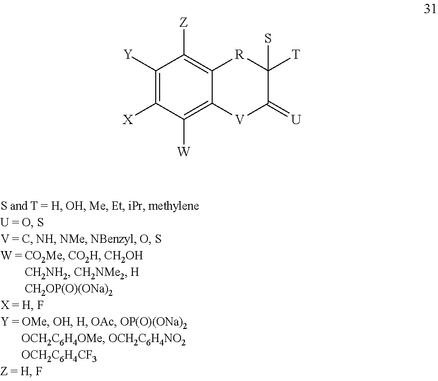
C1([Y])=C([X])C([W])=C2C(=C1[Z])[R]C([T])(S)C(=[U])[V]2
